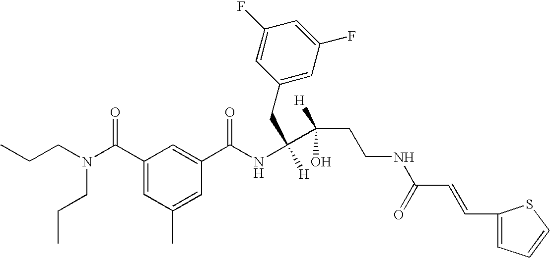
CCCN(C(C1=CC(C)=CC(C(NC([H])(C(CCNC(=O)C=CC2=CC=CS2)(O)[H])CC2=CC(F)=CC(F)=C2)=O)=C1)=O)CCC
